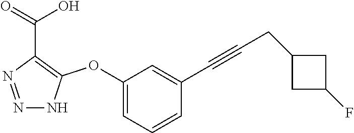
N1=NC(C(=O)O)=C(OC2=CC=CC(C#CCC3CC(F)C3)=C2)N1
